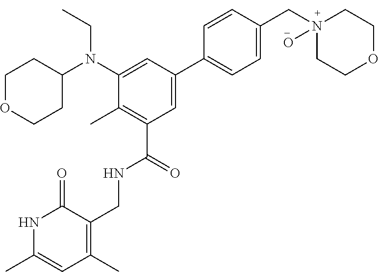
N1C(C)=CC(C)=C(CNC(=O)C2=C(C)C(N(CC)C3CCOCC3)=CC(C3=CC=C(CN4(O)CCOCC4)C=C3)=C2)C1=O
